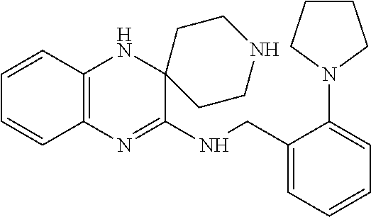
C12=C(N=C(NCC3=CC=CC=C3N3CCCC3)C3(N1)CCNCC3)C=CC=C2
